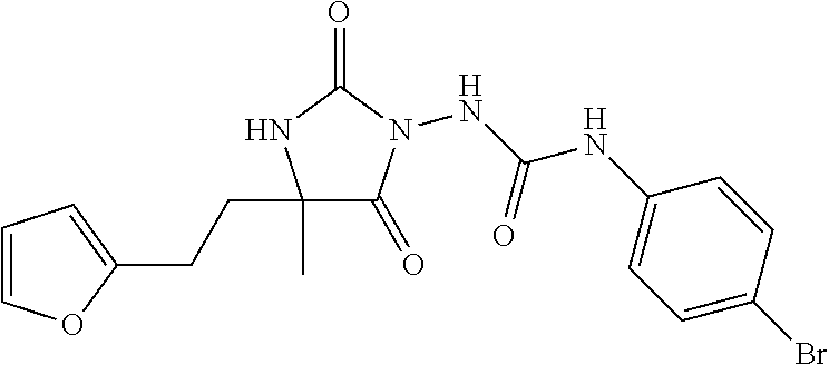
N(C(NC1=CC=C(Br)C=C1)=O)N1C(=O)C(C)(CCC2=CC=CO2)NC1=O
